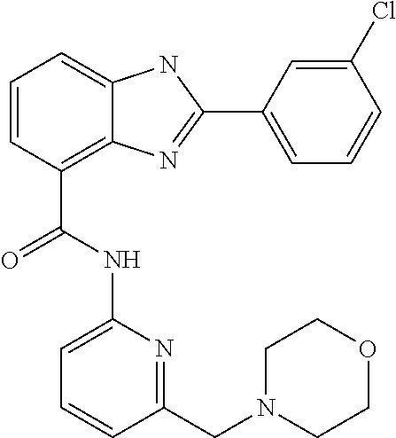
C1=CC(C(=O)NC2=CC=CC(CN3CCOCC3)=N2)=C2C(=C1)NC(C1=CC=CC(Cl)=C1)=N2
